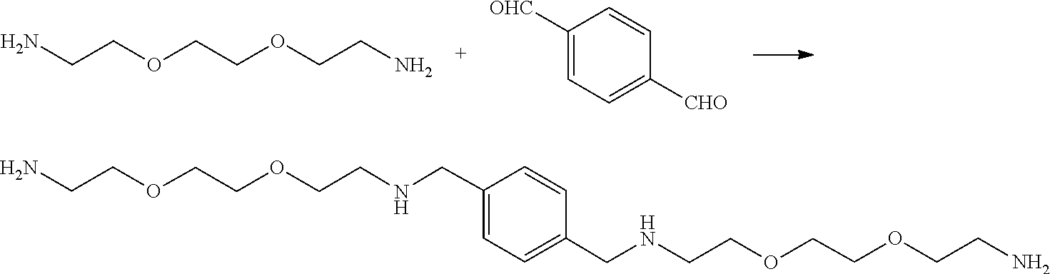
C(COCCOCCN)N.C1([OHC])=CC=C([CHO])C=C1.C(CN)OCCOCCNCC1=CC=C(CNCCOCCOCCN)C=C1
